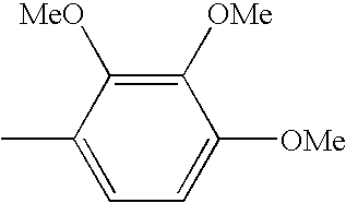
C1([OMe])=C([MeO])C(C)=CC=C1[OMe]
